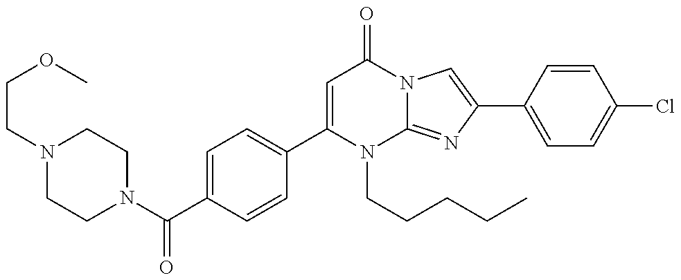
N1(C(=O)C2=CC=C(C3=CC(=O)N4C(=NC(C5=CC=C(Cl)C=C5)=C4)N3CCCCC)C=C2)CCN(CCOC)CC1
